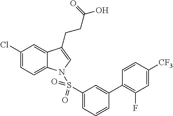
C1(Cl)=CC=C2C(=C1)C(CCC(O)=O)=CN2S(C1=CC=CC(C2=C(F)C=C([CF3])C=C2)=C1)(=O)=O
